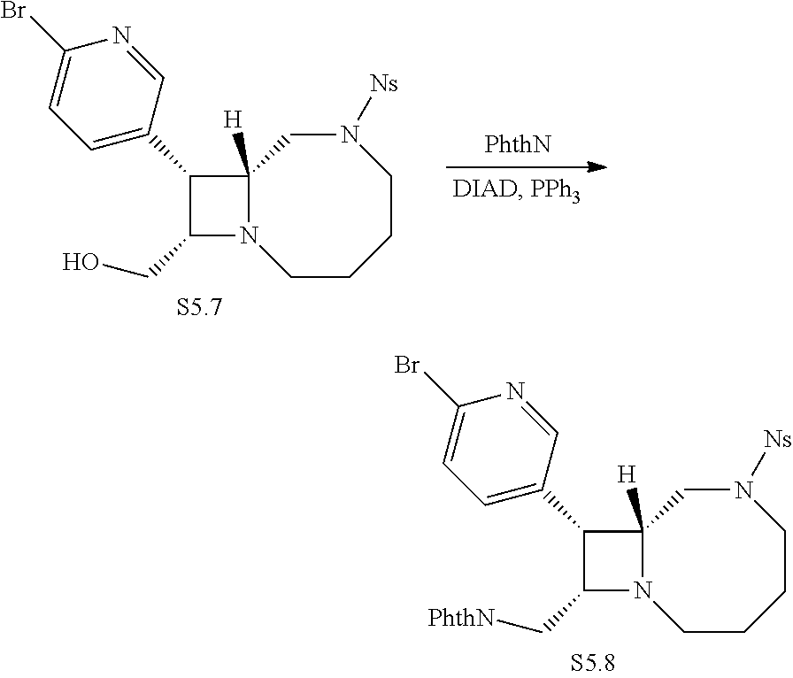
C1(C2=CC=C(Br)N=C2)C(CO)N2C1([H])CN([Ns])CCCC2.C1(C2=CC=C(Br)N=C2)C(C[PhthN])N2C1([H])CN([Ns])CCCC2
